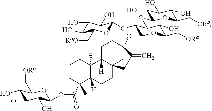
C12(C)C([H])(CCC34C1([H])CCC(OC1C(OC5OC(C[RaO])C(O)C(O)C5O)C(OC5C(O)C(O)C(O)C(C[ORa])O5)C(O)C(C[ORa])O1)(C3)C(=C)C4)C(C(OC1OC(C[ORa])C(O)C(O)C1O)=O)(C)CCC2
